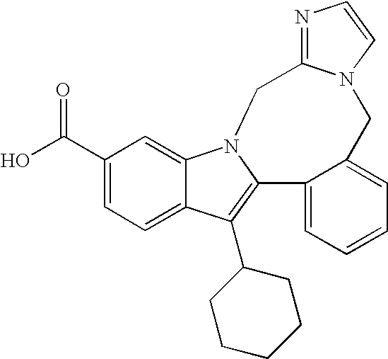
C12=CC(C(=O)O)=CC=C1C(C1CCCCC1)=C1N2CC2=NC=CN2CC2=CC=CC=C12
